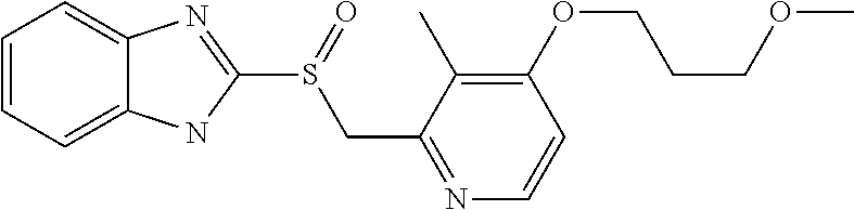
C1=CC=C2C(=C1)N=C(S(=O)CC1=NC=CC(OCCCOC)=C1C)N2
